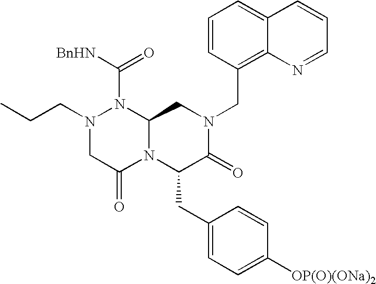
C12=CC=CC(CN3CC4N(C(CC5=CC=C([OP(O)(ONa)2])C=C5)C3=O)C(=O)CN(CCC)N4C([BnHN])=O)=C1N=CC=C2
